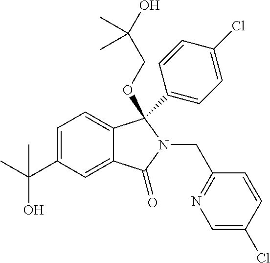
C1=C(C(C)(O)C)C=C2C(=C1)C(C1=CC=C(Cl)C=C1)(OCC(O)(C)C)N(CC1=NC=C(Cl)C=C1)C2=O
